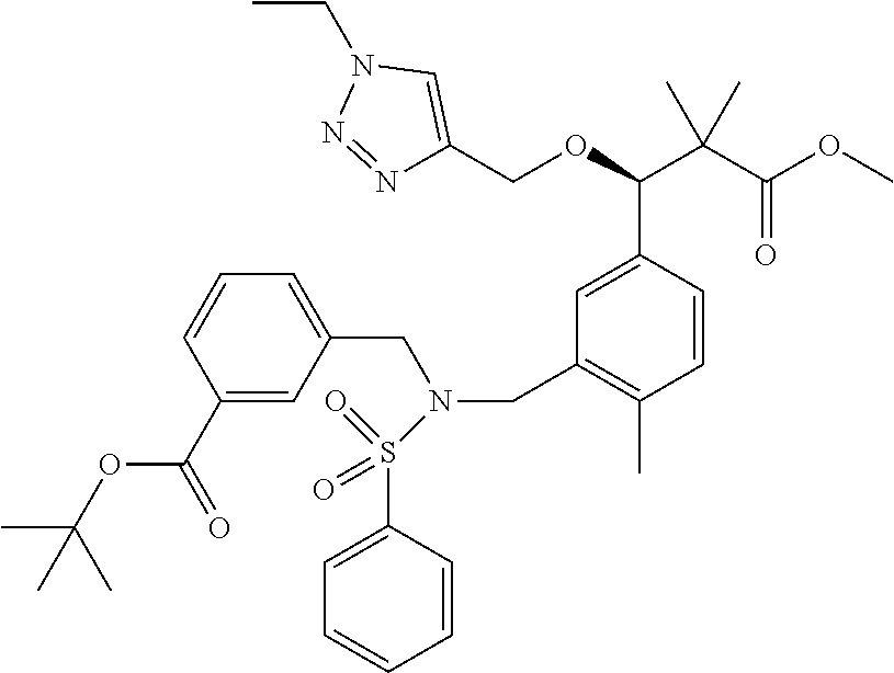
N1=NN(CC)C=C1COC(C(C(=O)OC)(C)C)C1=CC(CN(CC2=CC=CC(C(OC(C)(C)C)=O)=C2)S(C2=CC=CC=C2)(=O)=O)=C(C)C=C1
